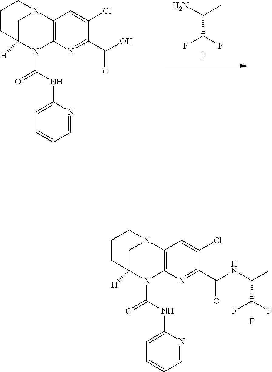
NC(C)C(F)(F)F.C12=C(N=C(C(=O)O)C(Cl)=C1)N(C(=O)NC1=CC=CC=N1)C1([H])CN2CCC1.C12=C(N=C(C(=O)NC(C)C(F)(F)F)C(Cl)=C1)N(C(=O)NC1=CC=CC=N1)C1([H])CN2CCC1
